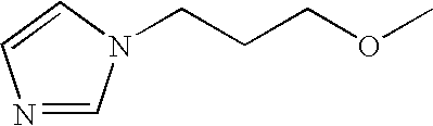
N1=CN(CCCOC)C=C1
